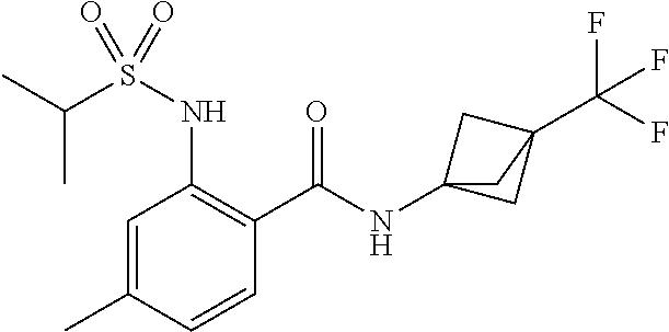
C1=C(C)C=CC(C(=O)NC23CC(C(F)(F)F)(C2)C3)=C1NS(C(C)C)(=O)=O
